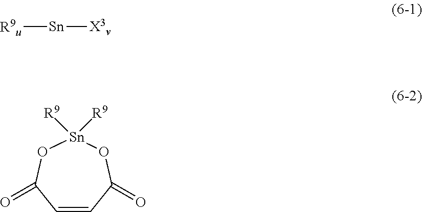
[R9u][Sn][X3v].C1=CC(=O)O[Sn]([R9])([R9])OC1=O
